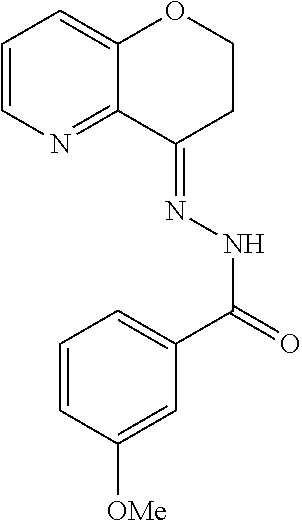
C1=CN=C2C(=C1)OCCC2=NNC(=O)C1=CC=CC([OMe])=C1
